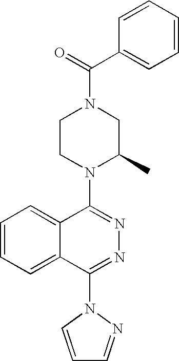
C(N1CCN(C2=NN=C(N3C=CC=N3)C3=CC=CC=C23)C(C)C1)(C1=CC=CC=C1)=O
